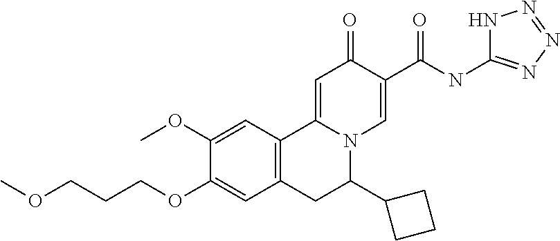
C1(OC)=CC2=C(C=C1OCCCOC)CC(C1CCC1)N1C2=CC(=O)C(C(NC2=NN=NN2)=O)=C1
